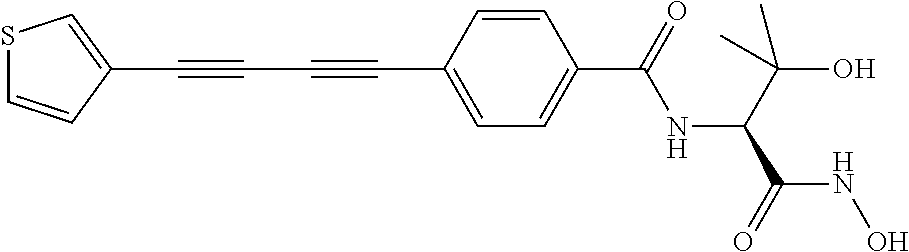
C1(C#CC#CC2=CC=C(C(=O)NC(C(O)(C)C)C(NO)=O)C=C2)=CSC=C1
